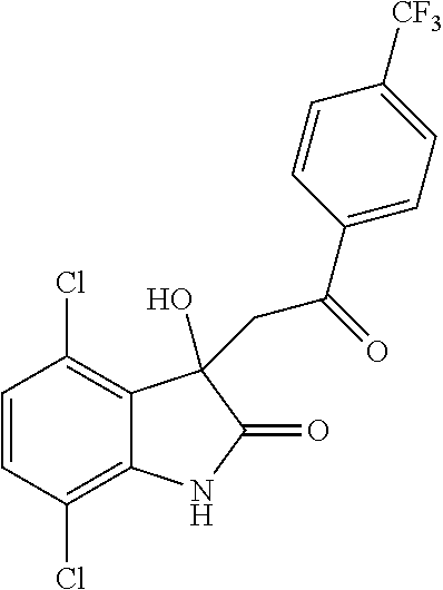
C1=CC(Cl)=C2C(=C1Cl)C(O)(CC(C1=CC=C([CF3])C=C1)=O)C(=O)N2
